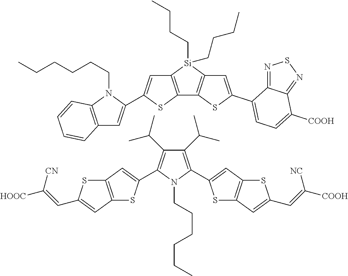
C1(C(C)C)=C(C2=CC3=C(S2)C=C(C=C([COOH])[NC])S3)N(CCCCCC)C(C2=CC3=C(S2)C=C(C=C([HOOC])[CN])S3)=C1C(C)C.C12=C([Si](CCCC)(CCCC)C3=C1SC(C1=CC=C([COOH])C4=NSN=C41)=C3)C=C(C1=CC3=C(N1CCCCCC)C=CC=C3)S2
